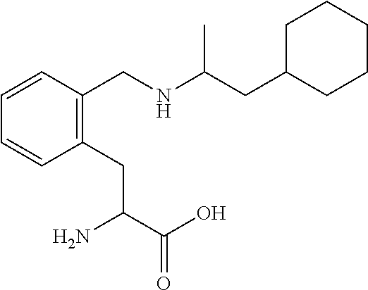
C1(CC(C(O)=O)N)=C(CNC(CC2CCCCC2)C)C=CC=C1
